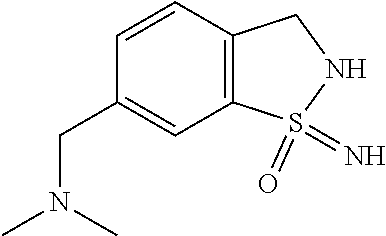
C12=C(C=CC(CN(C)C)=C1)CNS2(=N)=O
